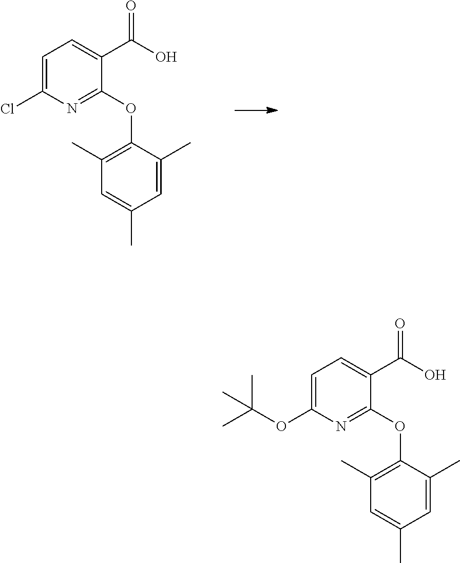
C1=C(Cl)N=C(OC2=C(C)C=C(C)C=C2C)C(C(O)=O)=C1.C1=C(OC(C)(C)C)N=C(OC2=C(C)C=C(C)C=C2C)C(C(O)=O)=C1
